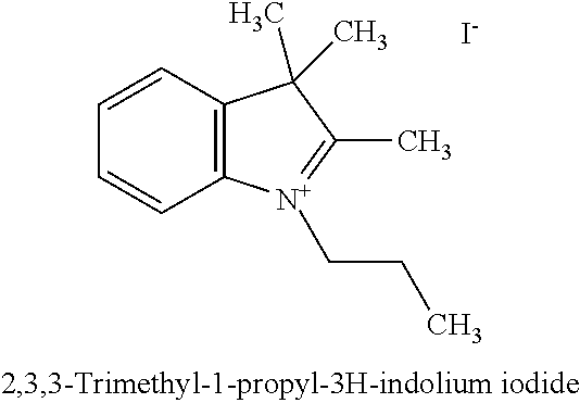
C12=C(C=CC=C1)C(C)(C)C(C)=[N+]2CCC.[I-]
